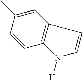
C1=CC(C)=CC2=C1N([H])C=C2
